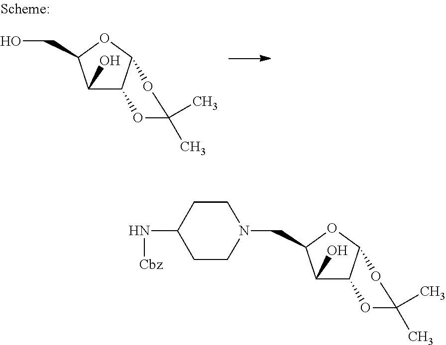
C1(O)C2C(OC1CO)OC(C)(C)O2.C1(O)C2C(OC1CN1CCC(N[Cbz])CC1)OC(C)(C)O2
